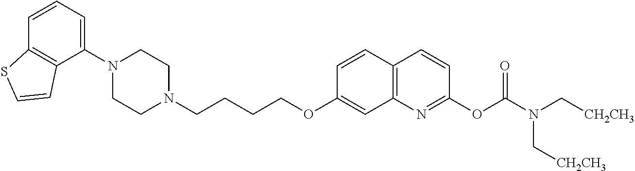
C1(N2CCN(CCCCOC3=CC4=C(C=C3)C=CC(OC(=O)N(C[CH2CH3])C[CH2CH3])=N4)CC2)=CC=CC2=C1C=CS2
